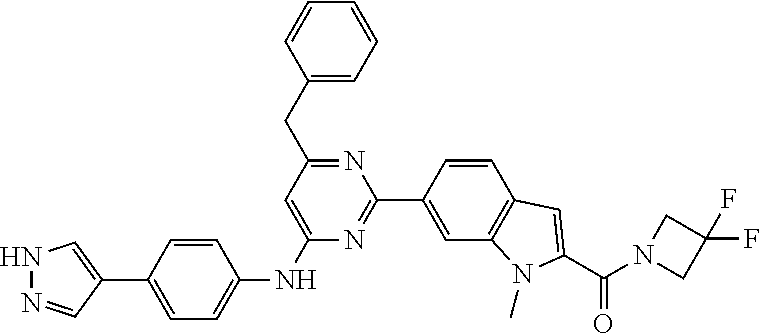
C1=C(C2=NC(NC3=CC=C(C4=CNN=C4)C=C3)=CC(CC3=CC=CC=C3)=N2)C=CC2=C1N(C)C(C(N1CC(F)(F)C1)=O)=C2
